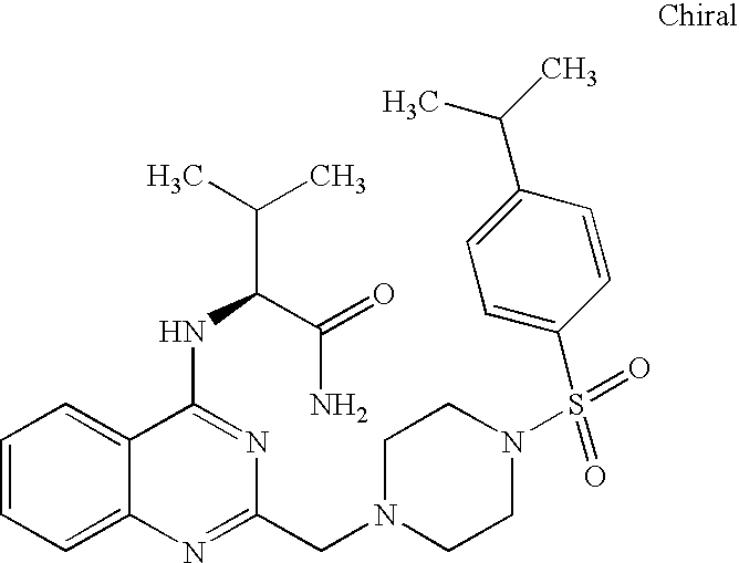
C1=CC=C2C(=C1)C(NC(C(C)C)C(=O)N)=NC(CN1CCN(S(=O)(C3=CC=C(C(C)C)C=C3)=O)CC1)=N2
